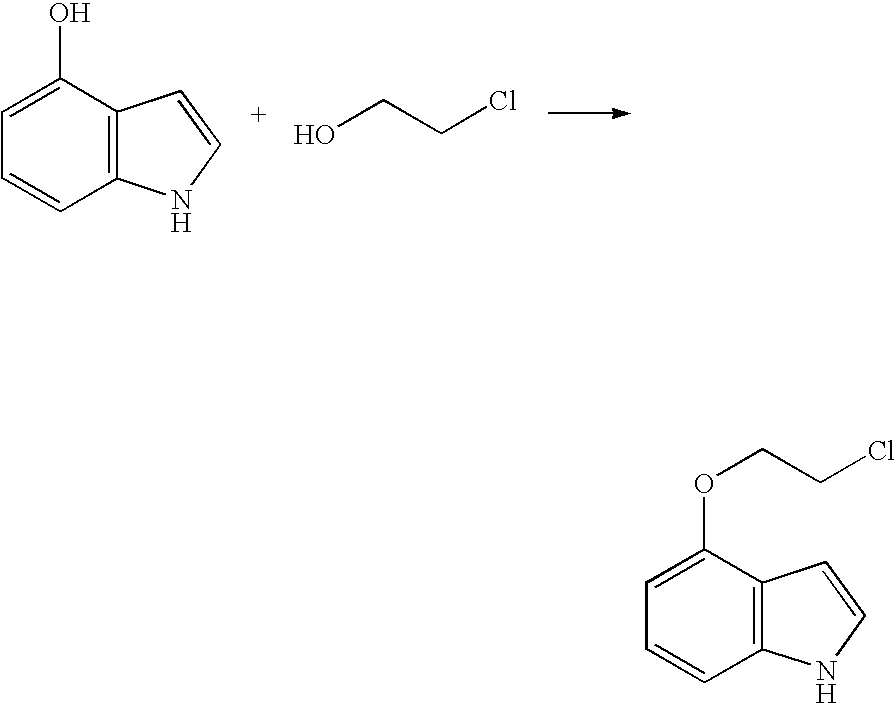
C12=C(C(OCCCl)=CC=C1)C=CN2.C12=C(C(O)=CC=C1)C=CN2.OCCCl
